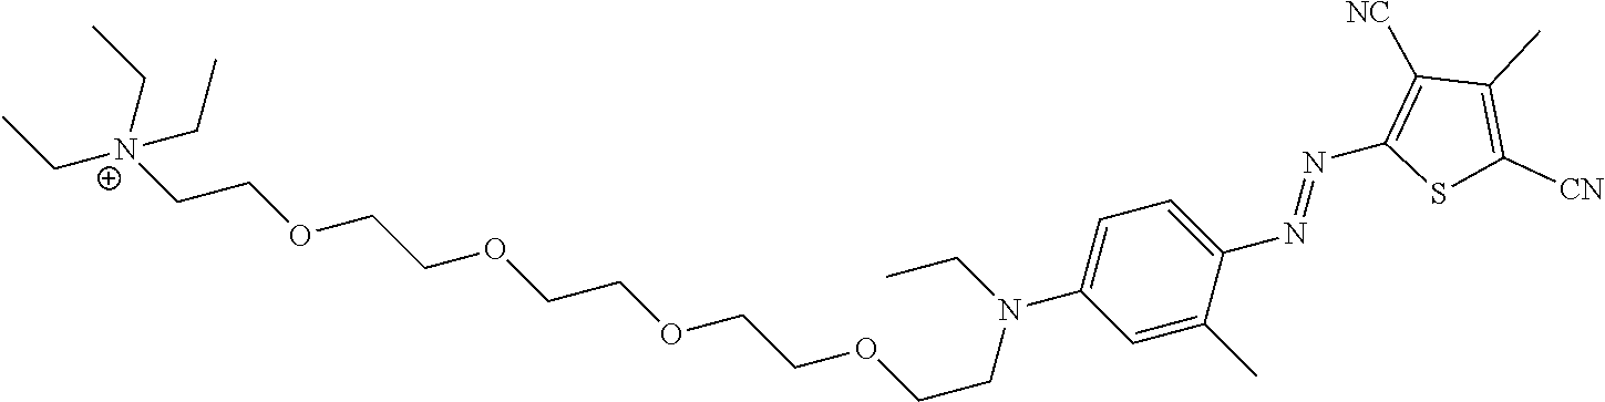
C1=C(C)C(N=NC2=C([NC])C(C)=C([CN])S2)=CC=C1N(CC)CCOCCOCCOCCOCC[N+](CC)(CC)CC
